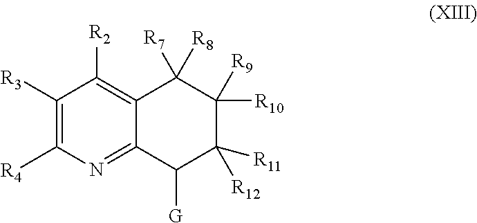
C1([R3])=C([R4])N=C2C(=C1[R2])C([R7])([R8])C([R10])([R9])C([R11])([R12])C2[G]
